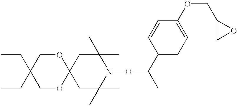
C1C(C)(C)N(OC(C)C2=CC=C(OCC3CO3)C=C2)C(C)(C)CC12OCC(CC)(CC)CO2
